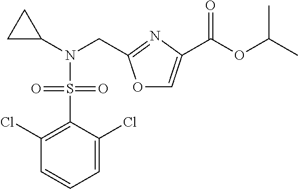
C1(Cl)=C(S(=O)(N(C2CC2)CC2=NC(C(=O)OC(C)C)=CO2)=O)C(Cl)=CC=C1
